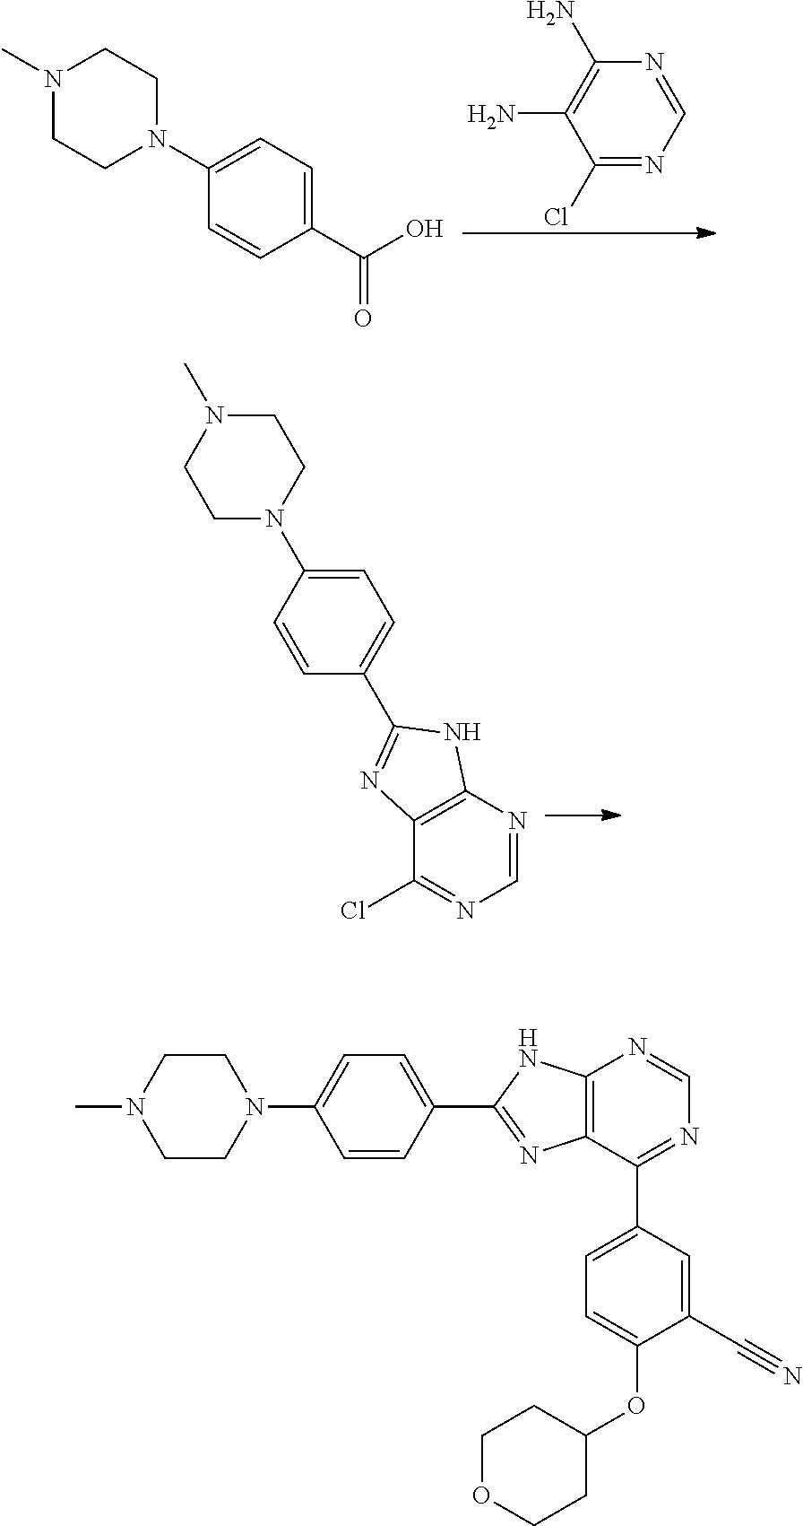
C1(N)=C(N)C(Cl)=NC=N1.C1(N2CCN(C)CC2)=CC=C(C(O)=O)C=C1.C12=C(N=CN=C1Cl)NC(C1=CC=C(N3CCN(C)CC3)C=C1)=N2.C12=C(C(C3=CC=C(OC4CCOCC4)C(C#N)=C3)=NC=N1)N=C(C1=CC=C(N3CCN(C)CC3)C=C1)N2
